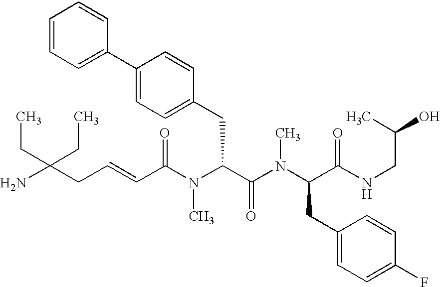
NC(CC=CC(N(C(C(N(C(CC1=CC=C(F)C=C1)C(NCC(O)C)=O)C)=O)CC1=CC=C(C2=CC=CC=C2)C=C1)C)=O)(CC)CC
